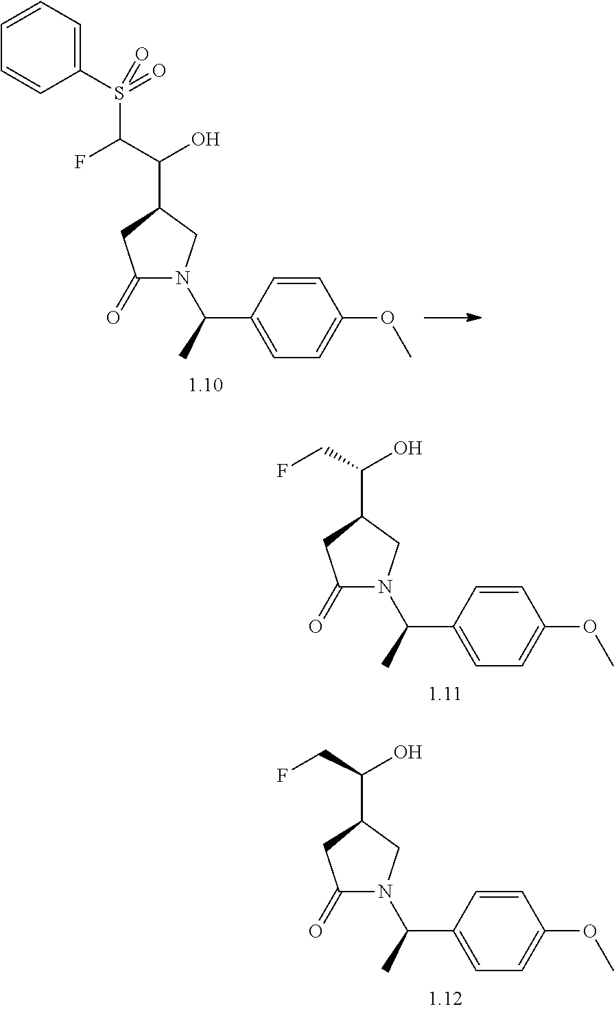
C1(=O)N(C(C)C2=CC=C(OC)C=C2)CC(C(C(S(C2=CC=CC=C2)(=O)=O)F)O)C1.C1(=O)N(C(C)C2=CC=C(OC)C=C2)CC(C(CF)O)C1.C1(=O)N(C(C)C2=CC=C(OC)C=C2)CC(C(CF)O)C1
